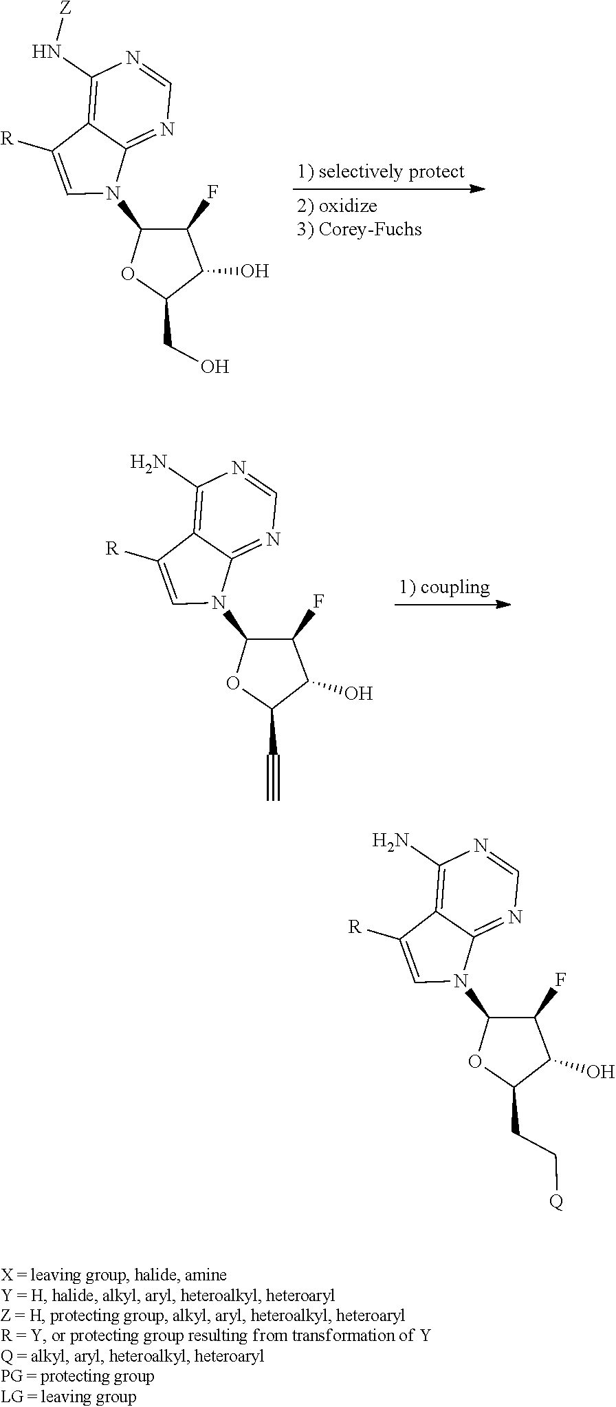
C1([R])=CN(C2OC(CO)C(O)C2F)C2=NC=NC(N[Z])=C12.C1([R])=CN(C2OC(C#C)C(O)C2F)C2=NC=NC(N)=C12.C1([R])=CN(C2OC(CC[Q])C(O)C2F)C2=NC=NC(N)=C12
